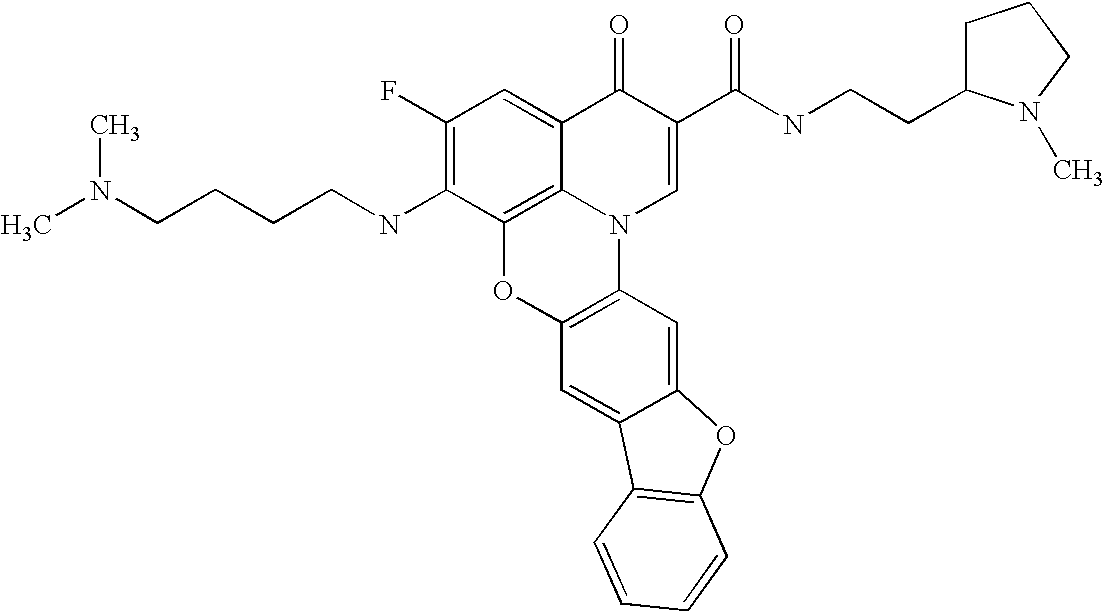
C1(F)=C(NCCCCN(C)C)C2=C3C(=C1)C(=O)C(C(NCCC1CCCN1C)=O)=CN3C1=C(O2)C=C2C(=C1)OC1=C2C=CC=C1
